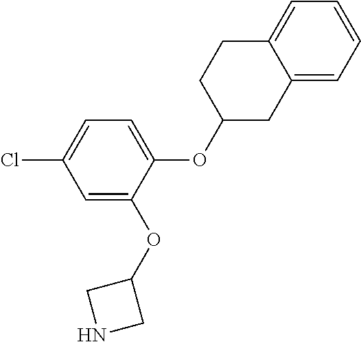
C1=C(OC2CNC2)C(OC2CC3=CC=CC=C3CC2)=CC=C1Cl
